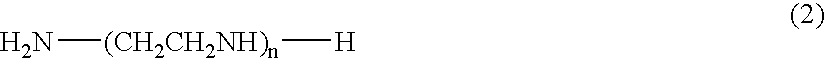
N[(CH2CH2NH)n][H]
